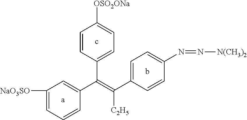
C1=CC=C([NaO3SO])C=C1C(=C([C2H5])C1=CC=C(N=N[N(CH3)2])C=C1)C1=CC=C([OSO2ONa])C=C1.c.[a].b
